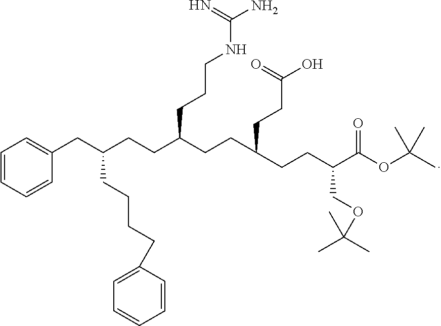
C1(CC(CCC(CCC(CCC(C(OC(C)(C)C)=O)COC(C)(C)C)CCC(O)=O)CCCNC(N)=N)CCCCC2=CC=CC=C2)=CC=CC=C1
